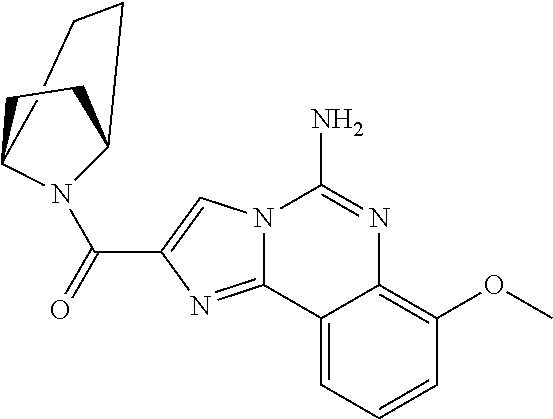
C1CCC2N(C(C3=CN4C(=N3)C3=CC=CC(OC)=C3N=C4N)=O)C1CC2
